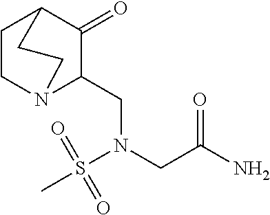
C1CN2C(CN(CC(N)=O)S(C)(=O)=O)C(=O)C1CC2
